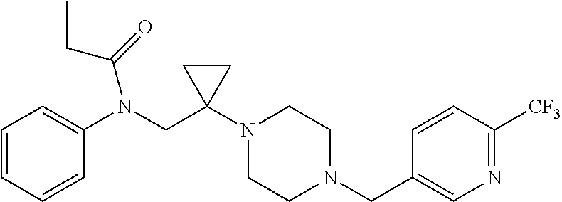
C1=CC=CC(N(CC2(N3CCN(CC4=CN=C([CF3])C=C4)CC3)CC2)C(=O)CC)=C1
